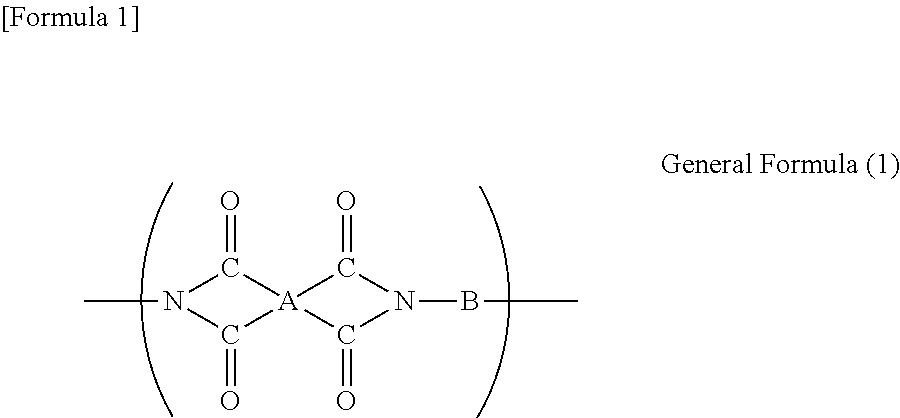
CN1C(=O)[A]2(C1=O)C(=O)N(BC)C2=O
